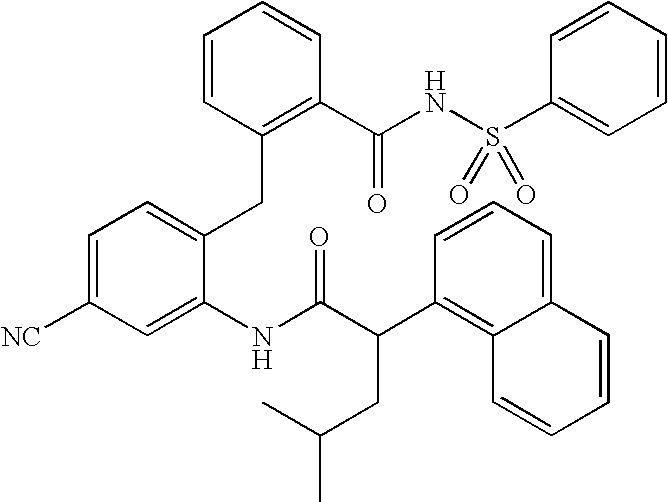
C1=C([NC])C=C(NC(C(C2=C3C(=CC=C2)C=CC=C3)CC(C)C)=O)C(CC2=C(C(NS(C3=CC=CC=C3)(=O)=O)=O)C=CC=C2)=C1
